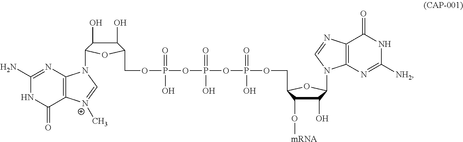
C1(N)=NC2=C(C(=O)N1)[N+](C)=CN2C1C(O)C(O)C(COP(OP(=O)(OP(OCC2C(O[mRNA])C(O)C(N3C4=C(C(=O)NC([NH2])=N4)N=C3)O2)(=O)O)O)(O)=O)O1
